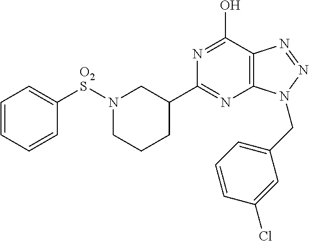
C1=CC=CC([O2S]N2CCCC(C3=NC4=C(C(O)=N3)N=NN4CC3=CC=CC(Cl)=C3)C2)=C1
